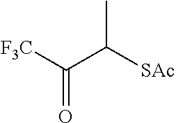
[F3C]C(C([SAc])C)=O
